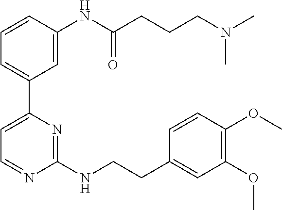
C1=CC(NC(CCCN(C)C)=O)=CC(C2=CC=NC(NCCC3=CC(OC)=C(OC)C=C3)=N2)=C1
